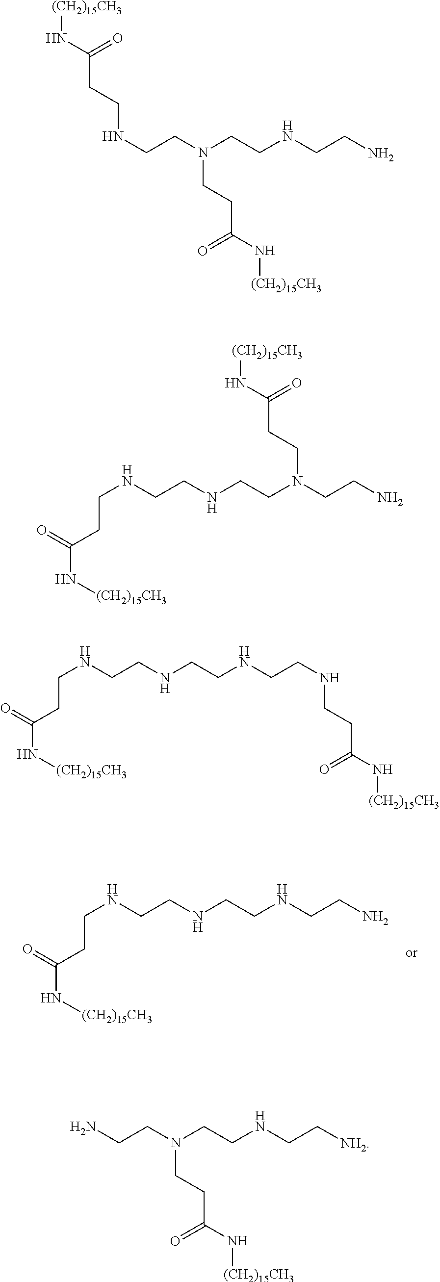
[(CH2)15CH3]NC(CCNCCN(CCNCCN)CCC(N[(CH2)15CH3])=O)=O.N(CCNCCN(CCN)CCC(N[(CH2)15CH3])=O)CCC(N[(CH2)15CH3])=O.N(CCNCCNCCNCCC(N[(CH2)15CH3])=O)CCC(N[(CH2)15CH3])=O.N(CCNCCNCCN)CCC(N[(CH2)15CH3])=O.NCCN(CCNCC[NH2])CCC(N[(CH2)15CH3])=O
